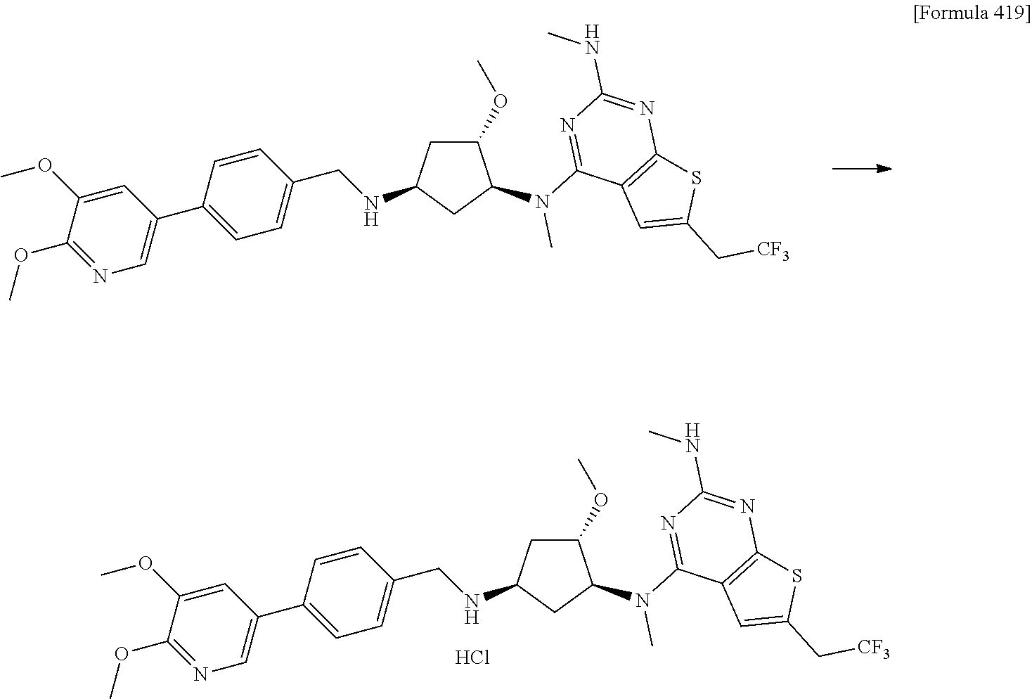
N(C1=NC(NC)=NC2=C1C=C(C[CF3])S2)(C1C(OC)CC(NCC2=CC=C(C3=CN=C(OC)C(OC)=C3)C=C2)C1)C.N(C1=NC(NC)=NC2=C1C=C(C[CF3])S2)(C1C(OC)CC(NCC2=CC=C(C3=CN=C(OC)C(OC)=C3)C=C2)C1)C.Cl
